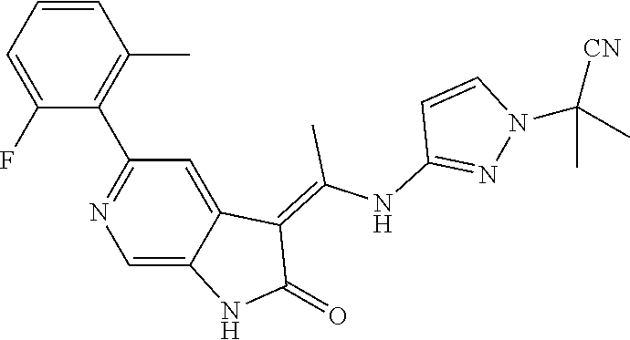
C1=CC=C(F)C(C2=NC=C3C(=C2)C(=C(NC2=NN(C([CN])(C)C)C=C2)C)C(=O)N3)=C1C
